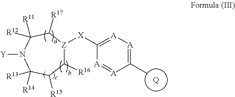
C1([X][Z]2C([R16])C([R15])C([R13])([R14])N([Y])C([R12])([R11])C2[R17])=[A][A]=C(C)[A]=[A]1.[Q]
